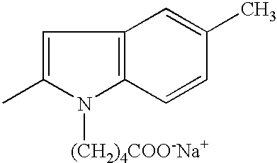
C1=C(C)N([(CH2)4COO-Na+])C2=C1C=C(C)C=C2
